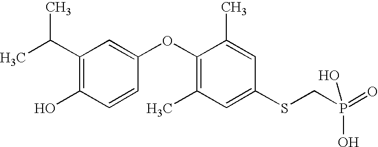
C1(C(C)C)=C(O)C=CC(OC2=C(C)C=C(SCP(O)(O)=O)C=C2C)=C1
